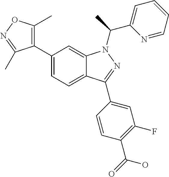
C12=CC=C(C3=C(C)ON=C3C)C=C1N(C(C1=CC=CC=N1)C)N=C2C1=CC(F)=C(C(=O)O)C=C1
